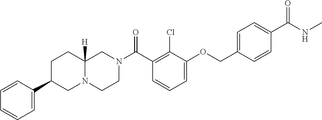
C1=C(OCC2=CC=C(C(NC)=O)C=C2)C(Cl)=C(C(N2CCN3C([H])(C2)CCC(C2=CC=CC=C2)C3)=O)C=C1
